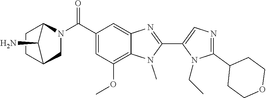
N1=C(C2CCOCC2)N(CC)C(C2=NC3=CC(C(N4CC5CCC4C5N)=O)=CC(OC)=C3N2C)=C1
